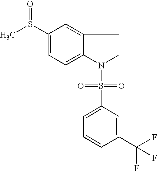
C1(S(C)=O)=CC=C2C(=C1)CCN2S(C1=CC=CC(C(F)(F)F)=C1)(=O)=O
